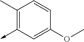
C1(C)=C(->C)C=C(OC)C=C1
